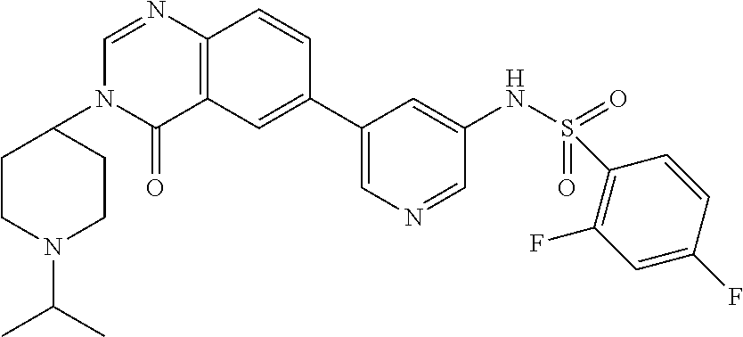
C12=C(C=CC(C3=CN=CC(NS(=O)(=O)C4=C(F)C=C(F)C=C4)=C3)=C1)N=CN(C1CCN(C(C)C)CC1)C2=O
